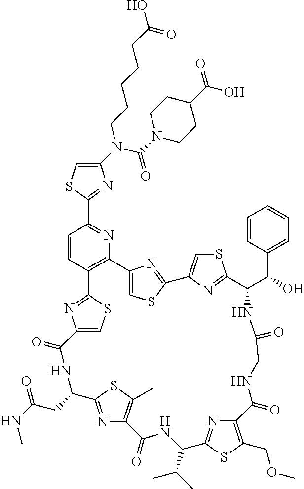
C1(N(C(=O)N2CCC(C(O)=O)CC2)CCCCCC(O)=O)=CSC(C2=NC3=C(C=C2)C2=NC(=CS2)C(=O)NC(CC(NC)=O)C2=NC(=C(C)S2)C(=O)NC(C(C)C)C2=NC(=C(COC)S2)C(=O)NCC(=O)NC(C(C2=CC=CC=C2)O)C2=NC(=CS2)C2=NC3=CS2)=N1
